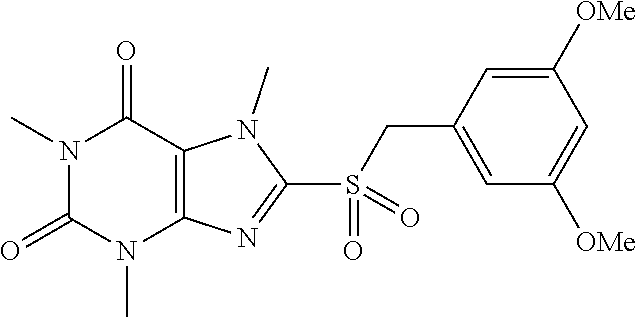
N1(C)C(=O)N(C)C2=C(C1=O)N(C)C(S(=O)(CC1=CC([OMe])=CC([OMe])=C1)=O)=N2
